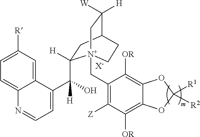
[X-].C1=C([R])C=C2C(=C1)N=CC=C2C([H])(O)C1([H])CC2C([W])([H])C[N+]1(CC1=C([Z])C([OR])=C3C(=C1[OR])OC([R2])([R1])O3)CC2
